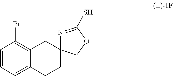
C1=CC=C2C(=C1Br)CC1(CC2)N=C(S)OC1
